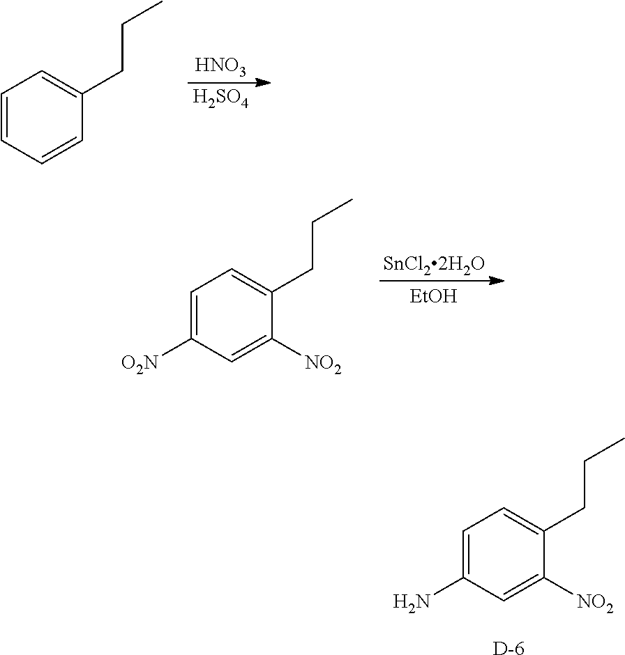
C1=CC=CC(CCC)=C1.[HNO3].[H2SO4].C1=C([O2N])C=C([NO2])C(CCC)=C1.[EtOH].C1=C(N)C=C([NO2])C(CCC)=C1.[D]
